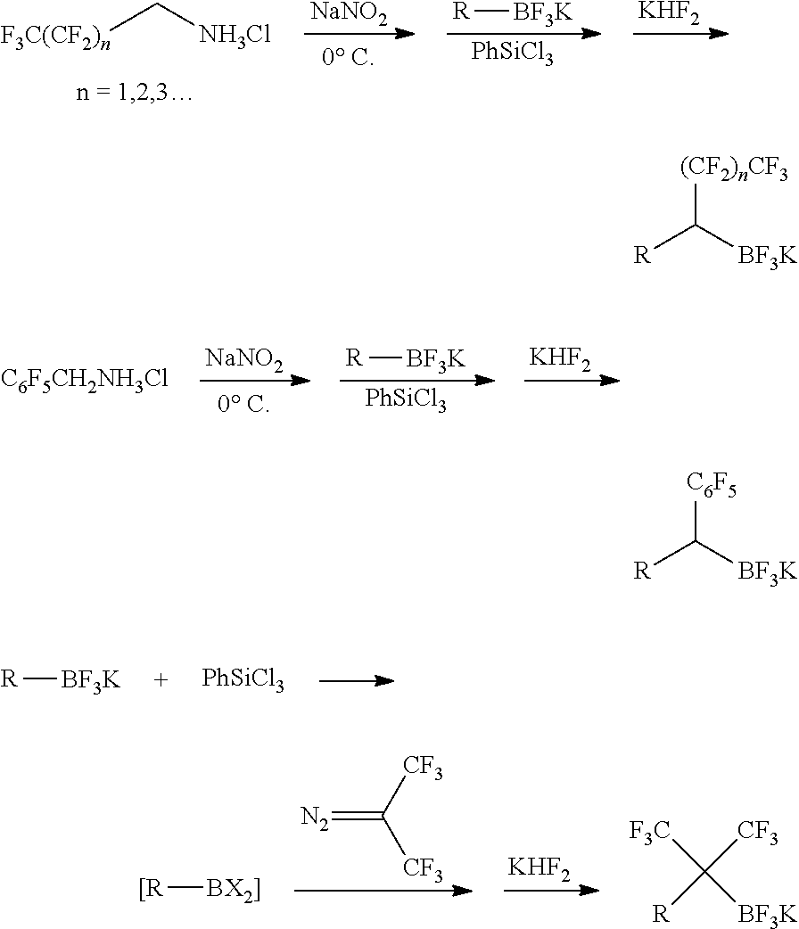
[NaNO2].[R][BF3K].[PhSiCl3].[KHF2].[F3C(CF2)n]C[NH3Cl].[NaNO2].[R][BF3K].[PhSiCl3].[KHF2].[C6F5CH2NH3Cl].[R][BF3K].[PhSiCl3].[CF3]C([CF3])=[N2].[KHF2].[[R][BX2]].[CF3]C([R])([BF3K])[F3C].[(CF2)nCF3]C([R])[BF3K].[C6F5]C([R])[BF3K]
